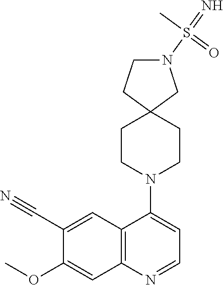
C12=C(N=CC=C1N1CCC3(CC1)CN(S(=N)(C)=O)CC3)C=C(OC)C(C#N)=C2
